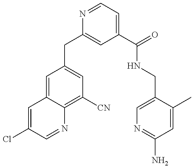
C1(CC2=CC(C(=O)NCC3=CN=C(N)C=C3C)=CC=N2)=CC([CN])=C2C(=C1)C=C(Cl)C=N2
